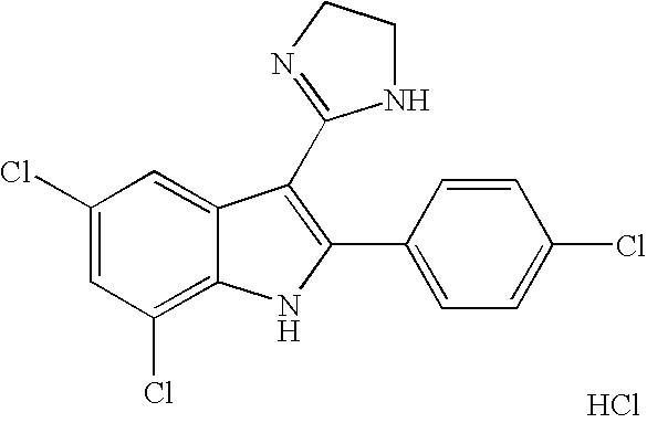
C1=C2C(=C(Cl)C=C1Cl)NC(C1=CC=C(Cl)C=C1)=C2C1=NCCN1.Cl
